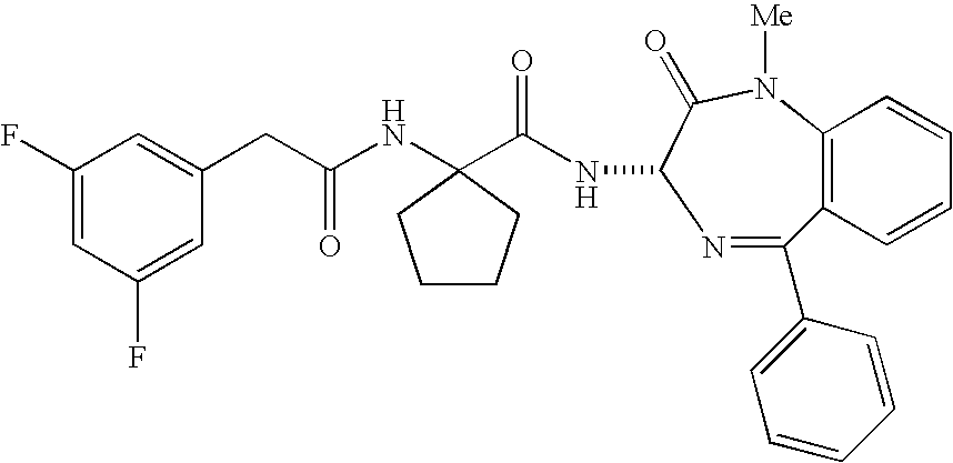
C12=C(C=CC=C1)C(C1=CC=CC=C1)=NC(NC(=O)C1(NC(CC3=CC(F)=CC(F)=C3)=O)CCCC1)C(=O)N2[Me]
